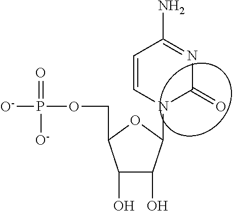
C1=CN(C2C(O)C(O)C(COP([O-])([O-])=O)O2)C(=O)N=C1N
